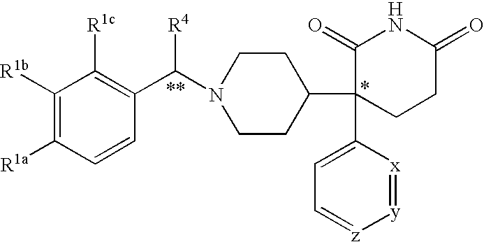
C1(=O)C(C2CCN(C(C3=C([R1c])C([R1b])=C([R1a])C=C3)[R4])CC2)(C2=CC=[z][y]=[x]2)CCC(=O)N1
